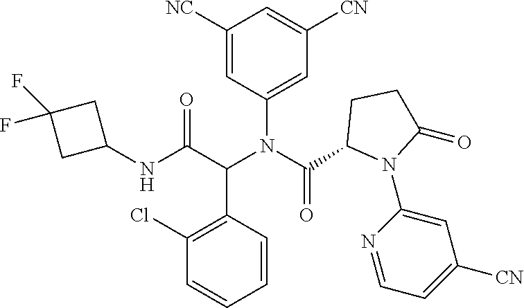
C1([NC])=CC(N(C(C2N(C3=CC([CN])=CC=N3)C(=O)CC2)=O)C(C(NC2CC(F)(F)C2)=O)C2=C(Cl)C=CC=C2)=CC([CN])=C1
